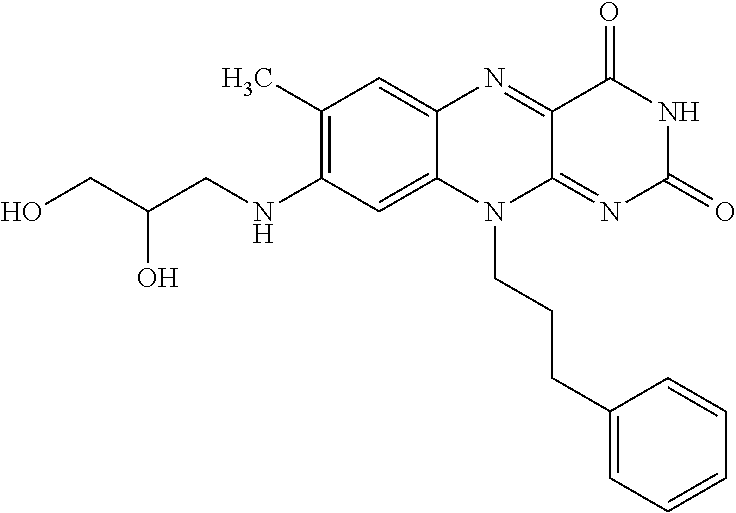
C1(C)=C(NCC(CO)O)C=C2C(=C1)N=C1C(=NC(=O)NC1=O)N2CCCC1=CC=CC=C1
